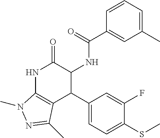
N1C2=C(C(C3=CC=C(SC)C(F)=C3)C(NC(=O)C3=CC(C)=CC=C3)C1=O)C(C)=NN2C
